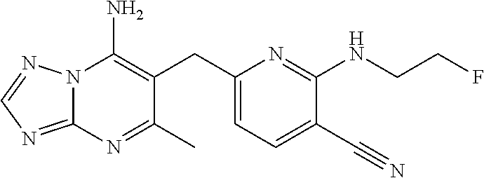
N12C(=NC=N1)N=C(C)C(CC1=CC=C(C#N)C(NCCF)=N1)=C2N
